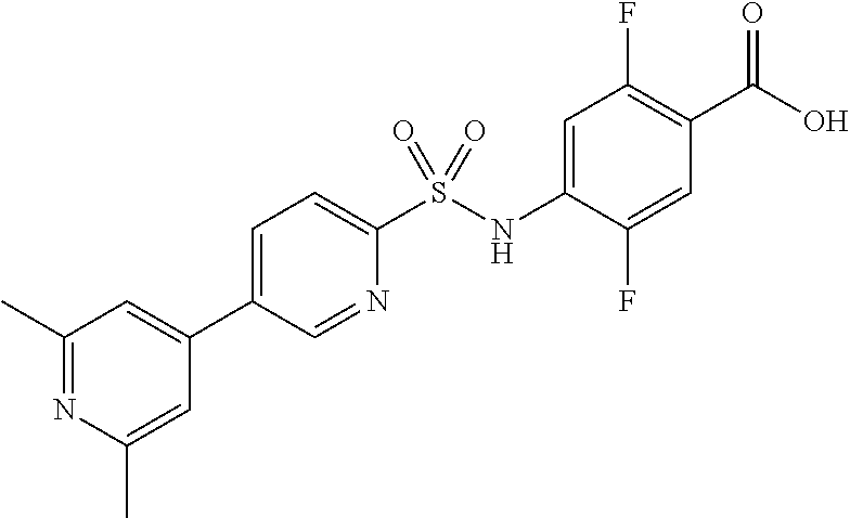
C1(S(NC2=CC(F)=C(C(O)=O)C=C2F)(=O)=O)=CC=C(C2=CC(C)=NC(C)=C2)C=N1
